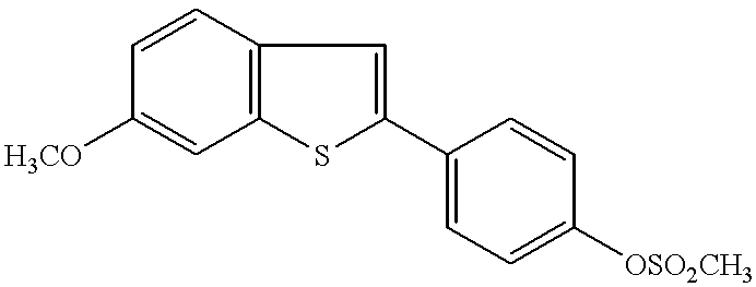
C1=CC2=C(C=C1[H3CO])SC(C1=CC=C([OSO2CH3])C=C1)=C2
